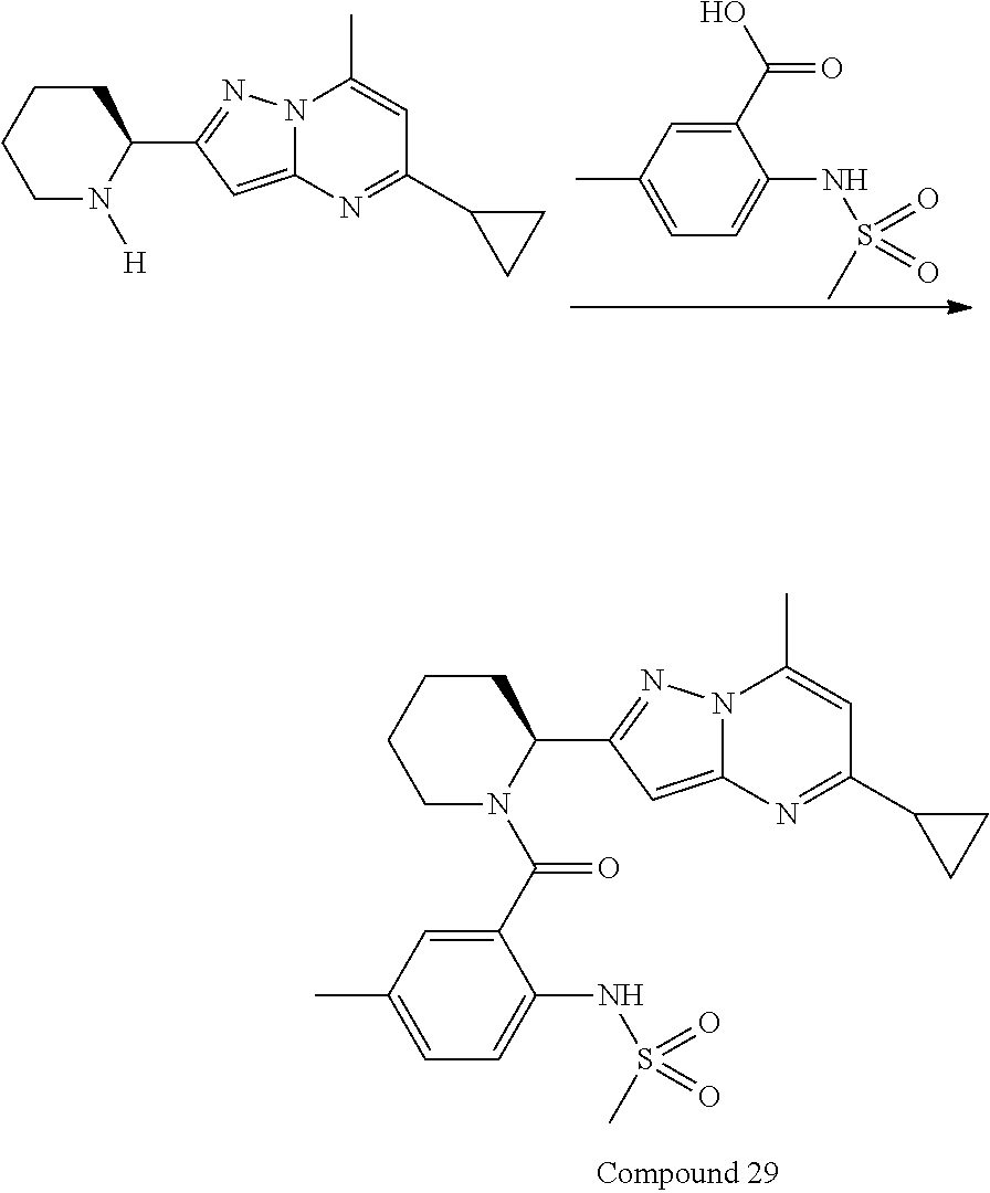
N1([H])C(C2=NN3C(=C2)N=C(C2CC2)C=C3C)CCCC1.C1=C(NS(=O)(=O)C)C(C(O)=O)=CC(C)=C1.N1(C(C2=CC(C)=CC=C2NS(C)(=O)=O)=O)C(C2=NN3C(=C2)N=C(C2CC2)C=C3C)CCCC1
